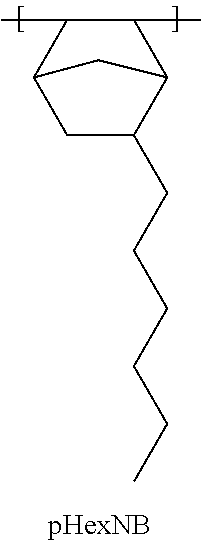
C1(C)C(C)C2CC(CCCCCC)C1C2
